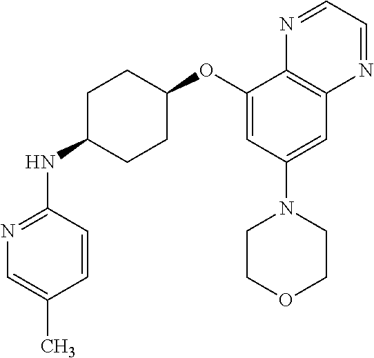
C1=CC(NC2CCC(OC3=CC(N4CCOCC4)=CC4=C3N=CC=N4)CC2)=NC=C1C
